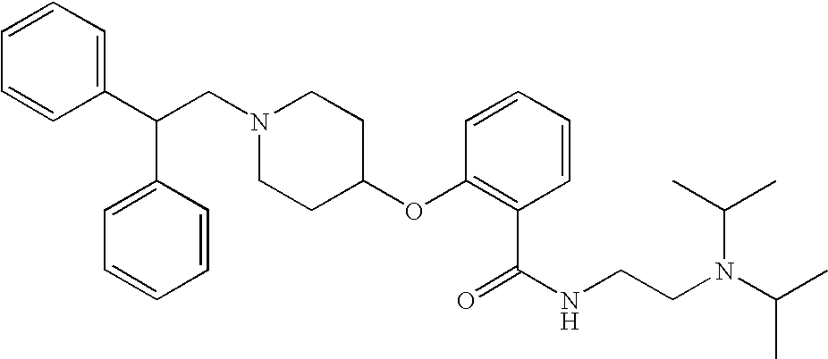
N1(CC(C2=CC=CC=C2)C2=CC=CC=C2)CCC(OC2=C(C(=O)NCCN(C(C)C)C(C)C)C=CC=C2)CC1
